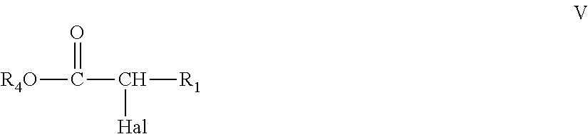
[R4O]C(=O)C([Hal])[R1]
